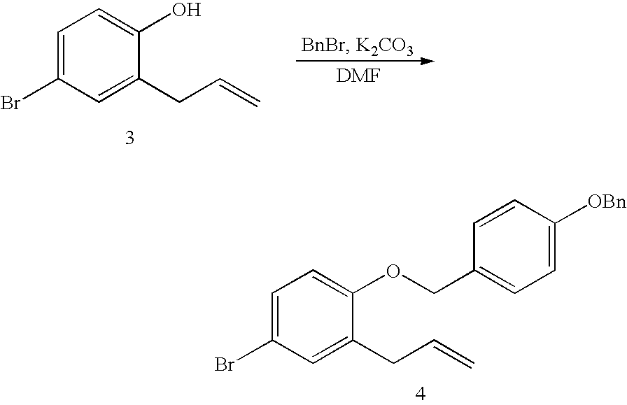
C1=C(Br)C=C(CC=C)C(O)=C1.C1=C(Br)C=C(CC=C)C(OCC2=CC=C([OBn])C=C2)=C1
